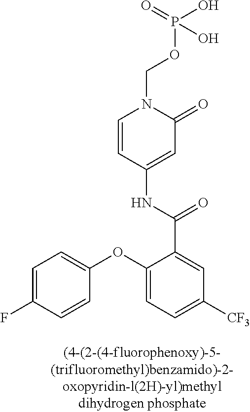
C1=C(F)C=CC(OC2=CC=C([CF3])C=C2C(=O)NC2=CC(=O)N(COP(=O)(O)O)C=C2)=C1
